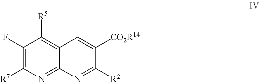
C1(F)=C([R7])N=C2C(=C1[R5])C=C([CO2R14])C([R2])=N2
